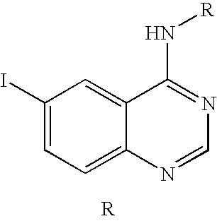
C1(I)=CC=C2C(=C1)C(N[R])=NC=N2
